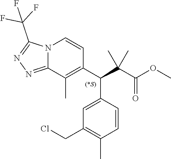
C1=CC(C(C(C(OC)=O)(C)C)C2=C(C)C3=NN=C(C(F)(F)F)N3C=C2)=CC(CCl)=C1C
